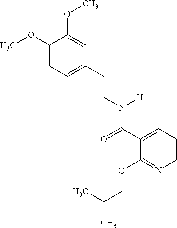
C1=C(CCN(C(C2=CC=CN=C2OCC(C)C)=O)[H])C=C(OC)C(OC)=C1
